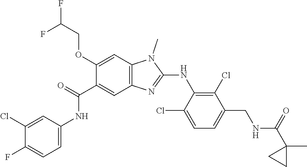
C1(OCC(F)F)=CC2=C(C=C1C(NC1=CC=C(F)C(Cl)=C1)=O)N=C(NC1=C(Cl)C(CNC(C3(C)CC3)=O)=CC=C1Cl)N2C
